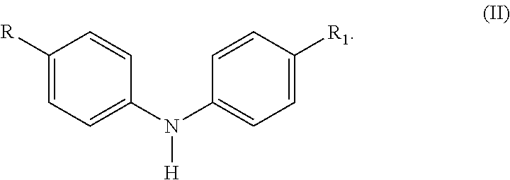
C1([R])=CC=C(N(C2=CC=C([R1])C=C2)[H])C=C1
